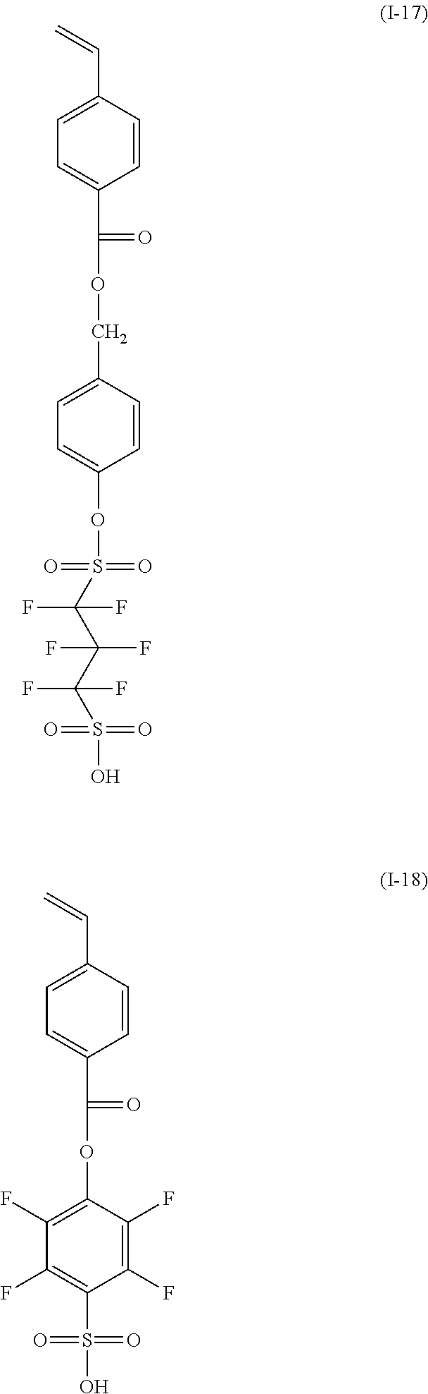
C=CC1=CC=C(C(=O)OCC2=CC=C(OS(=O)(=O)C(C(C(S(=O)(=O)O)(F)F)(F)F)(F)F)C=C2)C=C1.C=CC1=CC=C(C(=O)OC2=C(F)C(F)=C(S(=O)(=O)O)C(F)=C2F)C=C1
